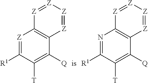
[Z]1=C([R1])C([T])=C([Q])C2=C1[Z]=[Z][Z]=[Z]2.N1=C([R1])C([T])=C([Q])C2=C1[Z]=[Z][Z]=[Z]2
